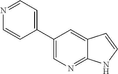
C1(C2=CC=NC=C2)=CN=C2C(=C1)C=CN2
